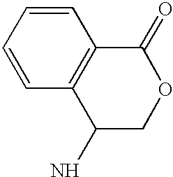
C1=CC=CC2=C1C(N)COC2=O
